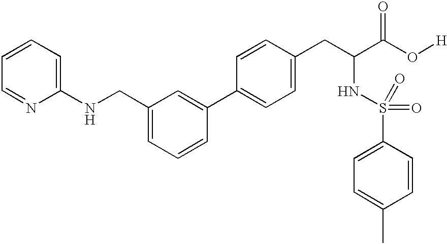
C1=CC=C(NCC2=CC=CC(C3=CC=C(CC(C(O[H])=O)NS(=O)(=O)C4=CC=C(C)C=C4)C=C3)=C2)N=C1
